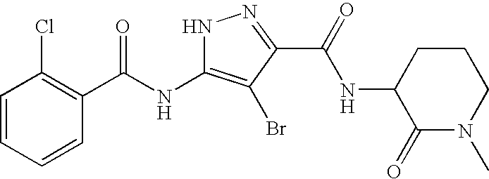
C1=CC=CC(C(=O)NC2=C(Br)C(C(=O)NC3C(=O)N(C)CCC3)=NN2)=C1Cl
